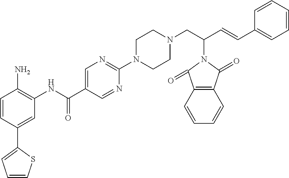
N1=CC(C(NC2=C(N)C=CC(C3=CC=CS3)=C2)=O)=CN=C1N1CCN(CC(C=CC2=CC=CC=C2)N2C(=O)C3=C(C2=O)C=CC=C3)CC1
